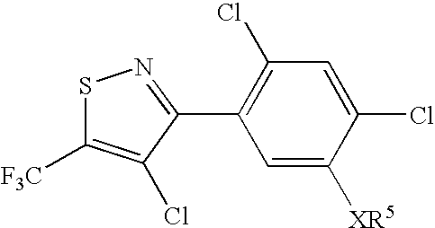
C1=C([XR5])C(Cl)=CC(Cl)=C1C1=NSC([F3C])=C1Cl
